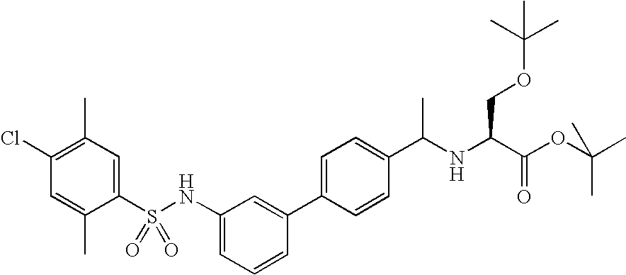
C1(C)=C(Cl)C=C(C)C(S(NC2=CC=CC(C3=CC=C(C(NC(C(OC(C)(C)C)=O)COC(C)(C)C)C)C=C3)=C2)(=O)=O)=C1
